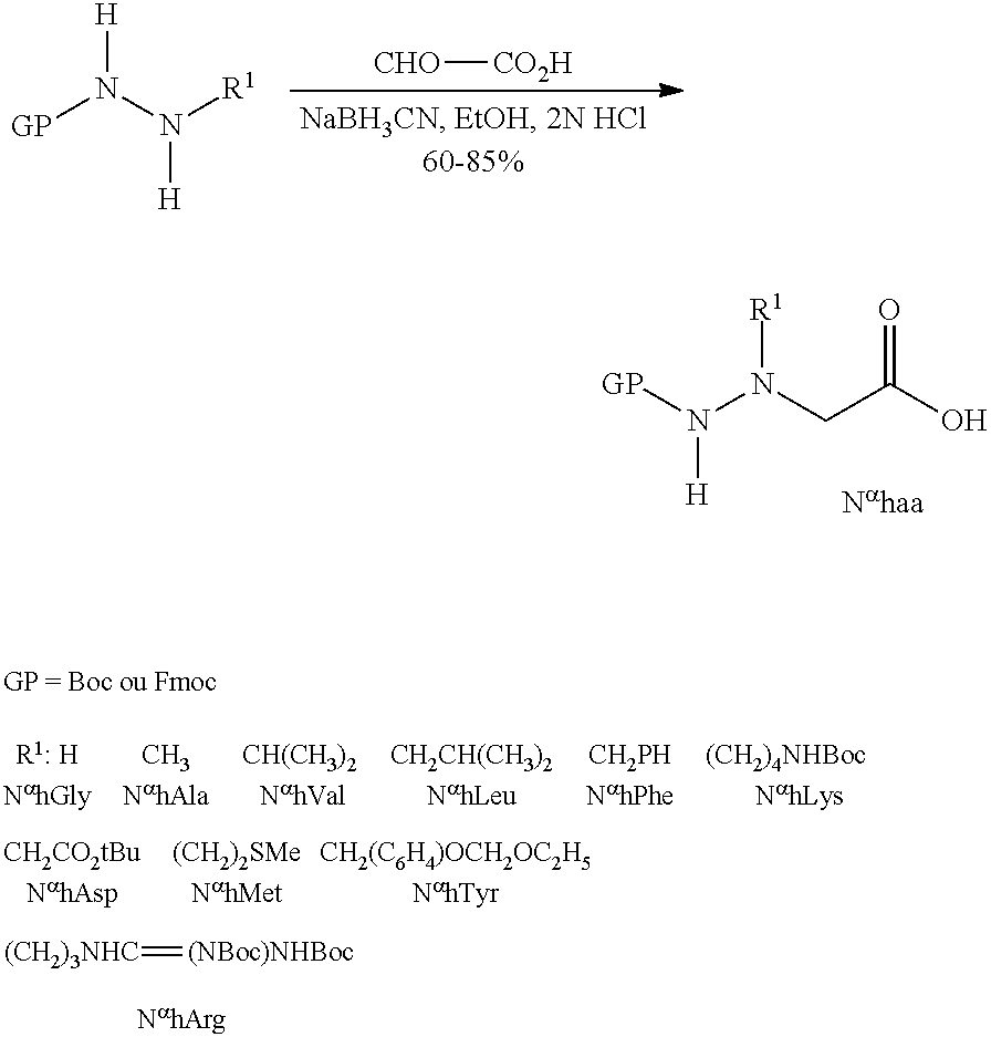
[GP]N(N([R1])[H])[H].[CHO][CO2H].[GP]N(N(CC(O)=O)[R1])[H].[CH3NahAla].[CH(CH3)2 NahVal].[CH2CH(CH3)2NahLeu].[CH2PHNahPhe].[CH2CO2tBuNahAsp].[(CH2)2SMeNahMet].[CH2(C6H4)OCH2OC2H5NahTyr].[(CH2)3NHC]=[(NBoc)NHBoc]
